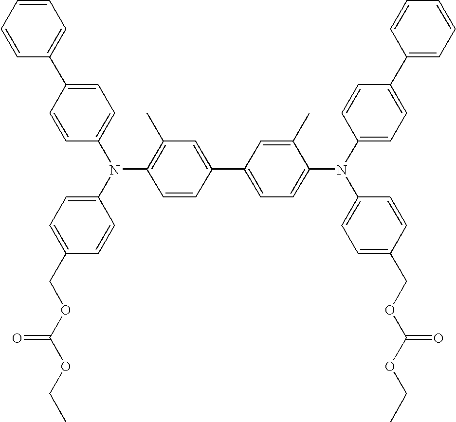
C1(N(C2=CC=C(COC(=O)OCC)C=C2)C2=CC=C(C3=CC=CC=C3)C=C2)=CC=C(C2=CC(C)=C(N(C3=CC=C(C4=CC=CC=C4)C=C3)C3=CC=C(COC(=O)OCC)C=C3)C=C2)C=C1C
